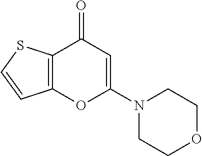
C12=C(SC=C1)C(=O)C=C(N1CCOCC1)O2
